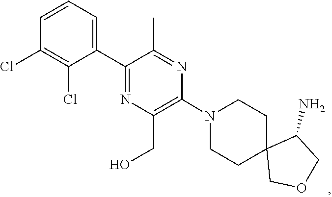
C1CN(C2=C(CO)N=C(C3=CC=CC(Cl)=C3Cl)C(C)=N2)CCC12COCC2N
